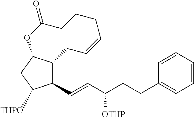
C1(C=CC(CCC2=CC=CC=C2)[OTHP])C2C(CC1C)OC(=O)CCCC=CC2.[THPO]
